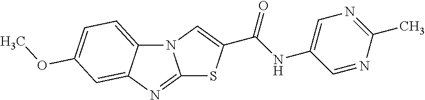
N12C3=CC=C(OC)C=C3N=C1SC(C(NC1=CN=C(C)N=C1)=O)=C2
